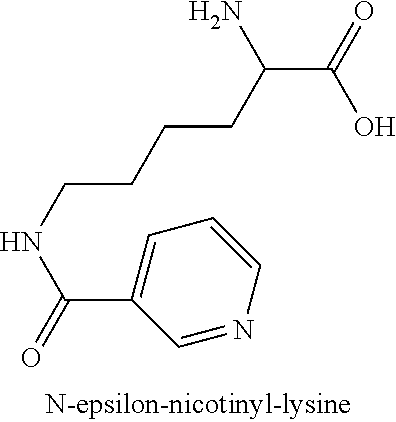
C(C(=O)O)(CCCCNC(=O)C1=CC=CN=C1)N
